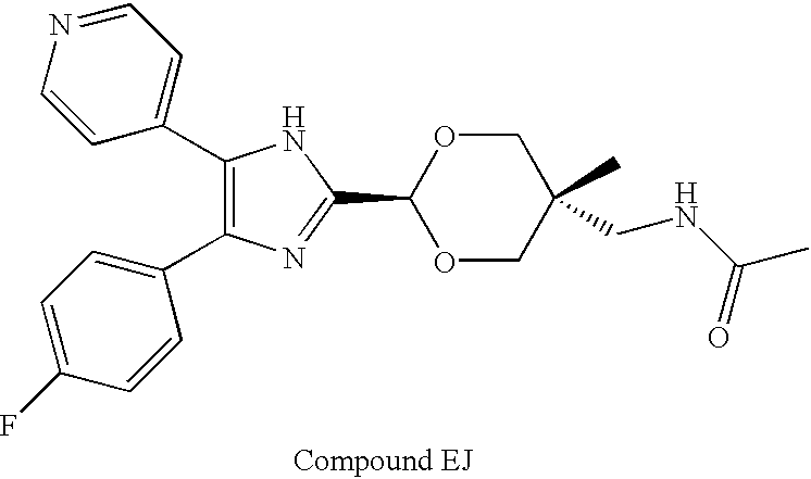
C1(C2=CC=NC=C2)=C(C2=CC=C(F)C=C2)N=C(C2OCC(CNC(C)=O)(C)CO2)N1
